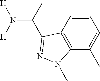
C1=CC2=C(C(C)=C1)N(C)N=C2C(C)N([H])[H]
